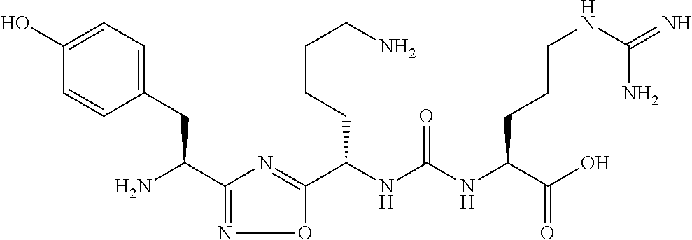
C(NC(NC(C(O)=O)CCCNC(N)=N)=O)(C1=NC(C(N)CC2=CC=C(O)C=C2)=NO1)CCCCN
